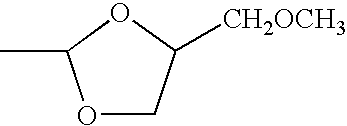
O1C(C)OCC1[CH2OCH3]
